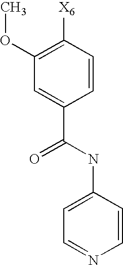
C1(NC(C2=CC(OC)=C([X6])C=C2)=O)=CC=NC=C1
